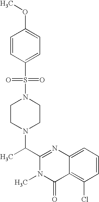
C1(C(N2CCN(S(=O)(=O)C3=CC=C(OC)C=C3)CC2)C)=NC2=CC=CC(Cl)=C2C(=O)N1C
